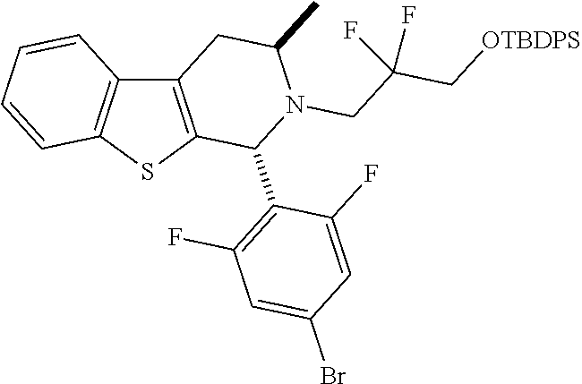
C12=C(SC3=C1C=CC=C3)C(C1=C(F)C=C(Br)C=C1F)N(CC(C[OTBDPS])(F)F)C(C)C2
